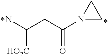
N1(C(CC(N)[HO2C])=O)CC1
